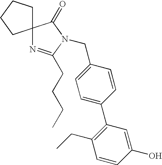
C1(CN2C(CCCC)=NC3(C2=O)CCCC3)=CC=C(C2=C(CC)C=CC(O)=C2)C=C1
